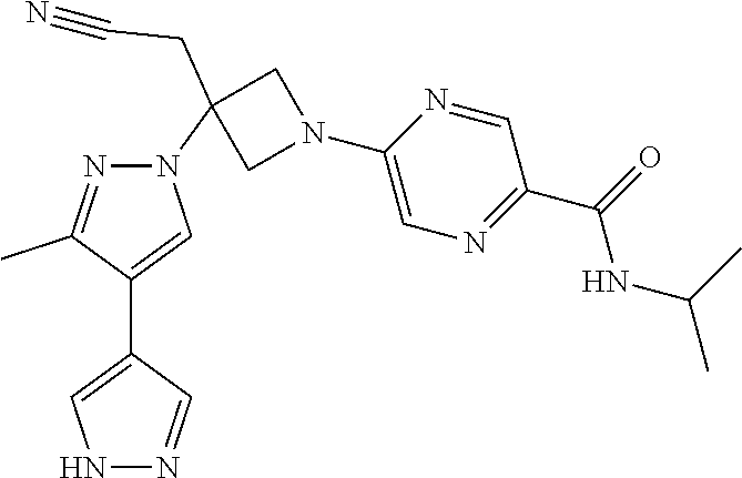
N1N=CC(C2=CN(C3(CC#N)CN(C4=CN=C(C(=O)NC(C)C)C=N4)C3)N=C2C)=C1
